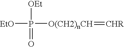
[OEt]P([EtO])([O(CH2)nCH]=[CHR])=O
